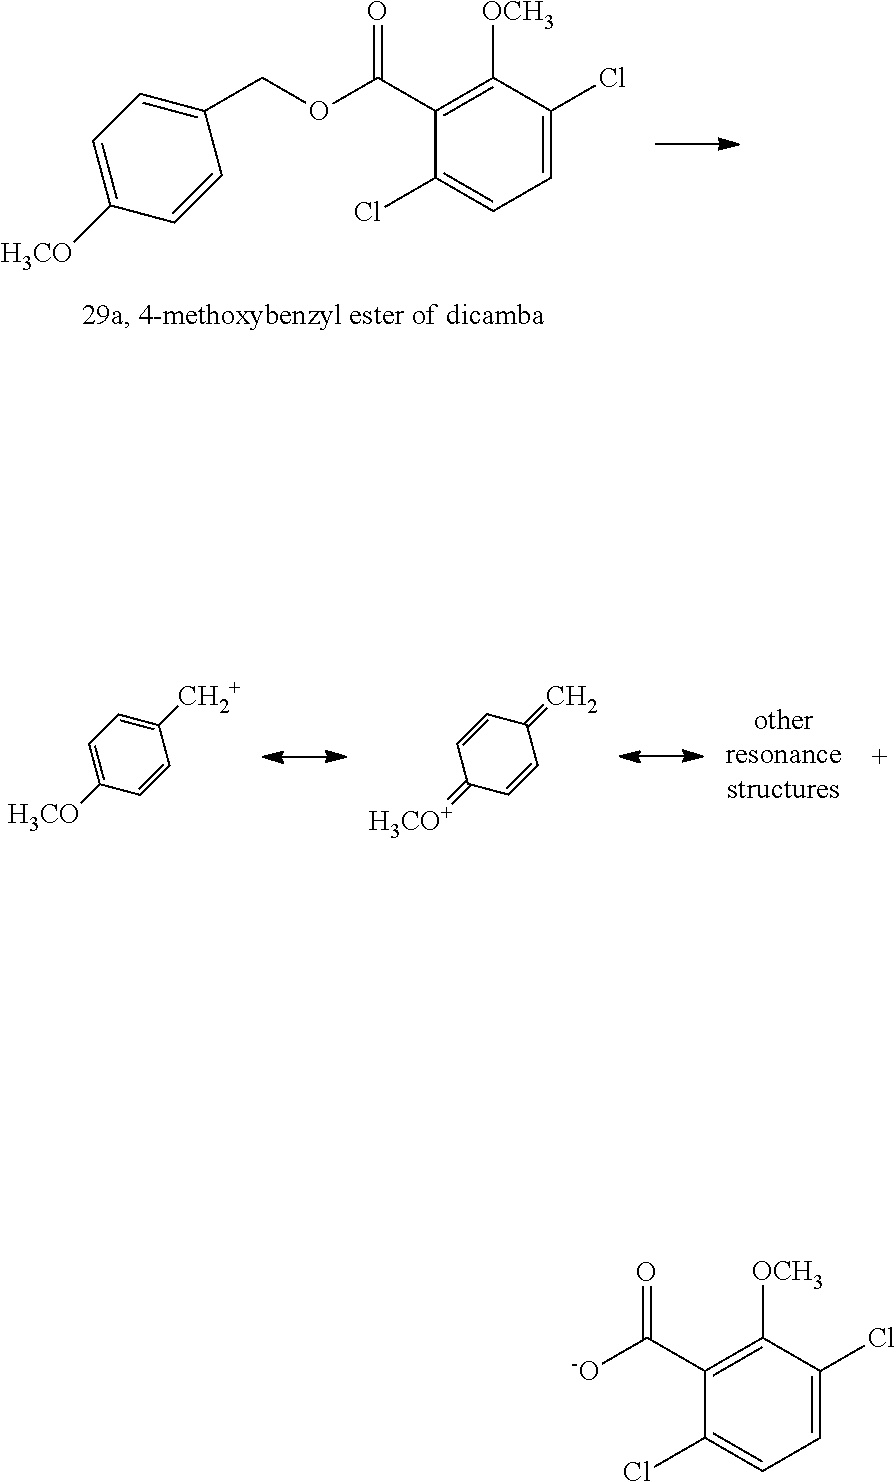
C1=C([H3CO])C=CC(COC(C2=C([OCH3])C(Cl)=CC=C2Cl)=O)=C1.C1=C([H3CO])C=CC([CH2+])=C1.C1=CC(=C)C=CC1=[H3CO+].C1(C([-O])=O)=C([OCH3])C(Cl)=CC=C1Cl
